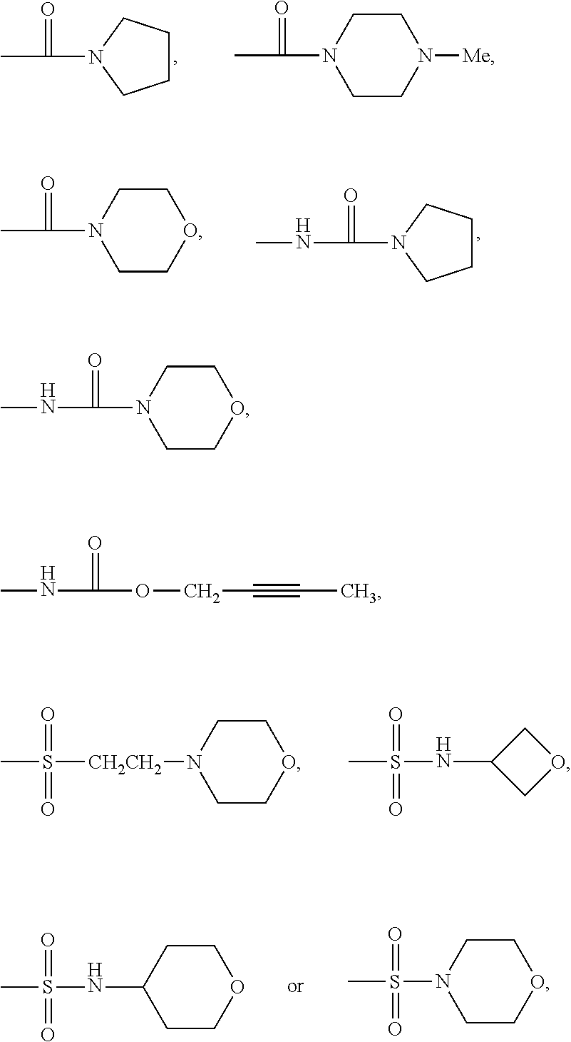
C1CCN(C(=O)C)C1.N1(C(=O)C)CCN([Me])CC1.C1CCN(C(=O)NC)C1.N1(C(=O)C)CCOCC1.CS(=O)(=O)[CH2CH2]N1CCOCC1.CS(=O)(=O)NC1COC1.CS(=O)(=O)NC1CCOCC1.CS(=O)(=O)N1CCOCC1.N1(C(=O)NC)CCOCC1.O(C(=O)NC)CC#CC
